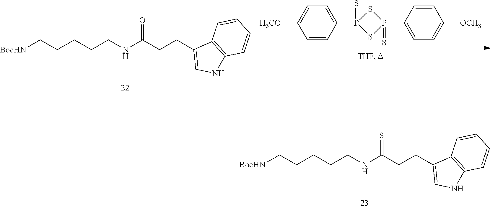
C(CCNC(=S)CCC1=CNC2=C1C=CC=C2)CC[BocHN].C1=C(P2(=S)SP(C3=CC=C([OCH3])C=C3)(=S)S2)C=CC([H3CO])=C1.C(CCNC(=O)CCC1=CNC2=C1C=CC=C2)CC[BocHN]
